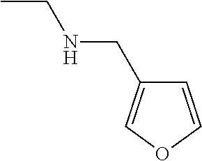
CCNCC1=COC=C1
